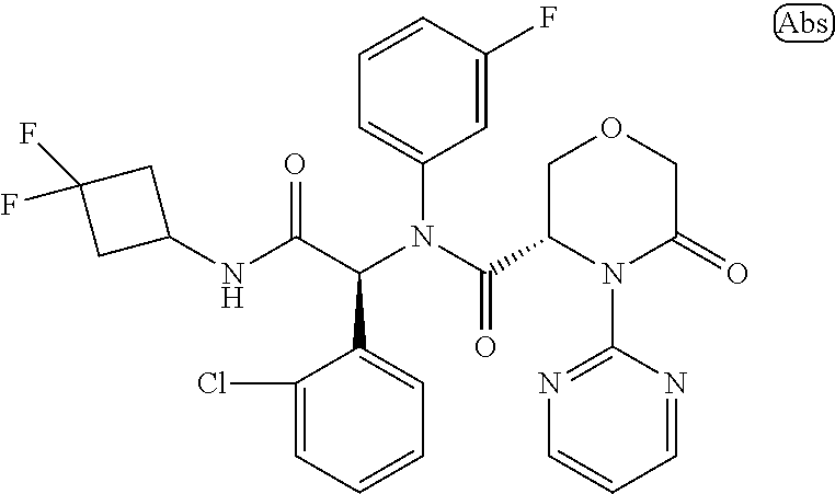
C1=CC(F)=CC(N(C(=O)C2COCC(=O)N2C2=NC=CC=N2)C(C(NC2CC(F)(F)C2)=O)C2=CC=CC=C2Cl)=C1
